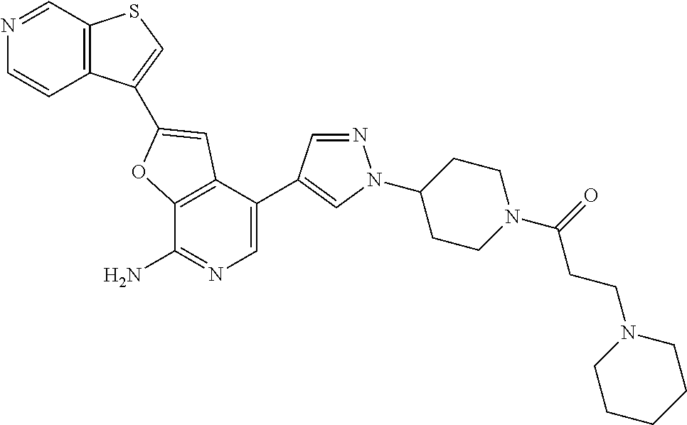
C12=C(C(C3=CN(C4CCN(C(CCN5CCCCC5)=O)CC4)N=C3)=CN=C1N)C=C(C1=CSC3=C1C=CN=C3)O2
